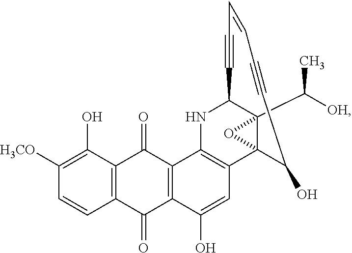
C12=C(C(O)=C([H3CO])C=C1)C(=O)C1=C(C2=O)C(O)=CC2=C1NC1C3(C(C)[OH])C2(C(O)C#CC=CC#C1)O3
